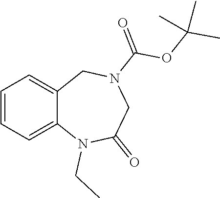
C1=CC=C2C(=C1)CN(C(=O)OC(C)(C)C)CC(=O)N2CC
